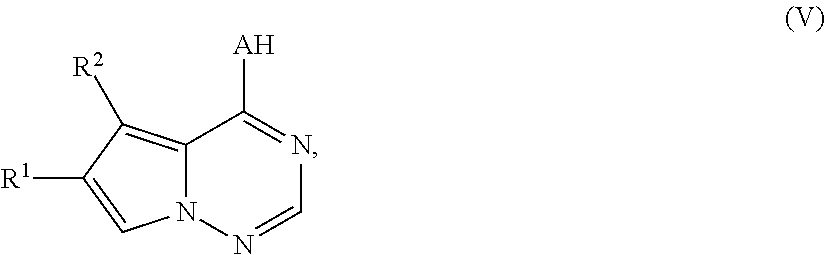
C12=C([R2])C([R1])=CN1N=CN=C2[AH]
